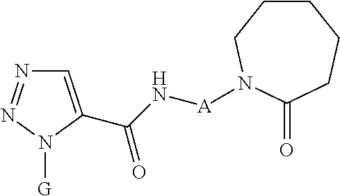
C1=C(C(=O)N[A]N2CCCCCC2=O)N([G])N=N1
